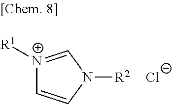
[N+]1([R1])=CN([R2])C=C1.[Cl-]
